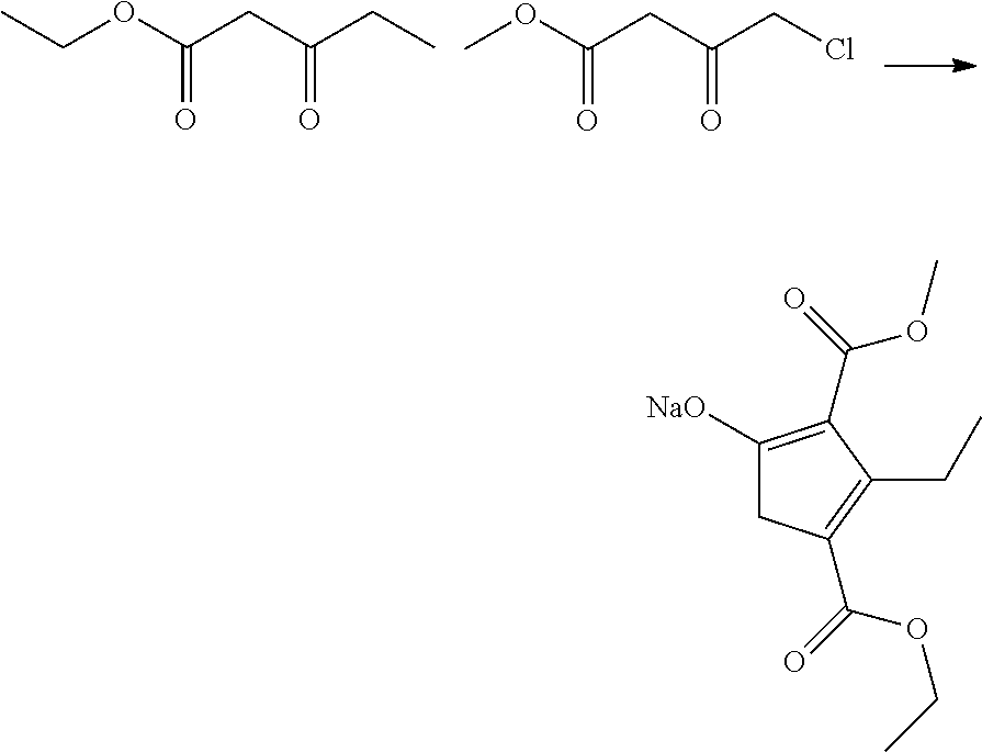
CCOC(CC(CC)=O)=O.COC(CC(CCl)=O)=O.C1([NaO])=C(C(OC)=O)C(CC)=C(C(=O)OCC)C1
